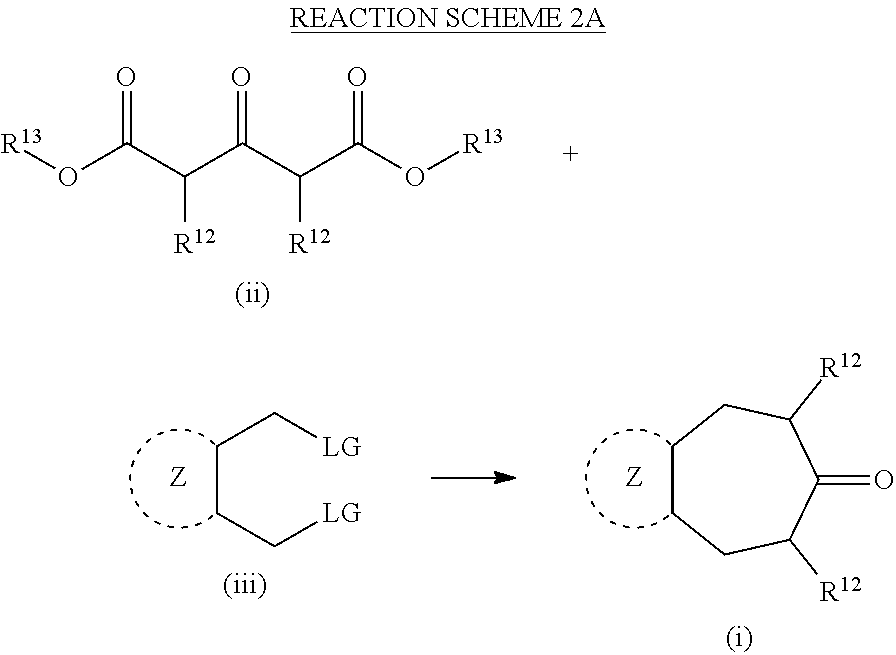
[R13]OC(C(C(C(C(O[R13])=O)[R12])=O)[R12])=O.C(CC[LG])C[LG].C1CCC([R12])C(=O)C([R12])C1
